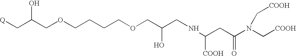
[Q]CC(COCCCCOCC(CNC([COOH])CC(N(C[COOH])C[COOH])=O)O)O
